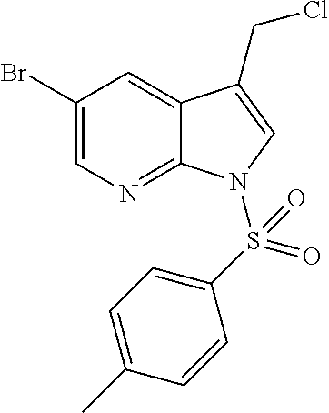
C1(Br)=CN=C2C(=C1)C(CCl)=CN2S(=O)(C1=CC=C(C)C=C1)=O
